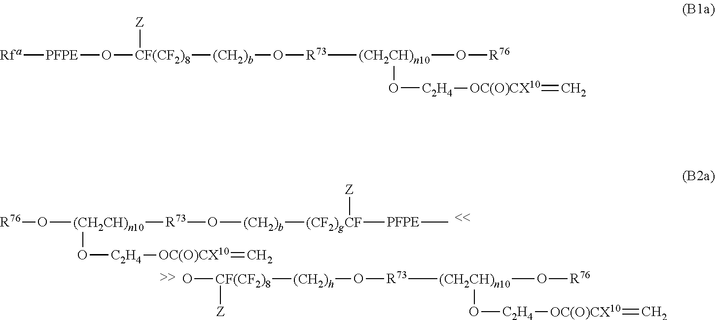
[R76]O[(CH2CH)n10]([R73]O[(CH2)b][(CF2)gCF]([PFPE]C)[Z])O[C2H4][OC(O)CX10]=C.O[CF(CF2)8]([(CH2)h]O[R73][(CH2CH)n10](O[R76])O[C2H4][OC(O)CX10]=C)[Z].[Rfa][PFPE]O[CF(CF2)8]([(CH2)b]O[R73][(CH2CH)n10](O[R76])O[C2H4][OC(O)CX10]=C)[Z]
